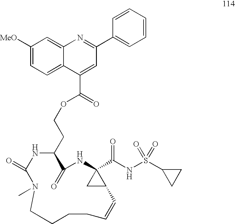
C1([MeO])=CC=C2C(=C1)N=C(C1=CC=CC=C1)C=C2C(OCCC1NC(=O)N(C)CCCCC=CC2C(C(NS(C3CC3)(=O)=O)=O)(NC1=O)C2)=O
